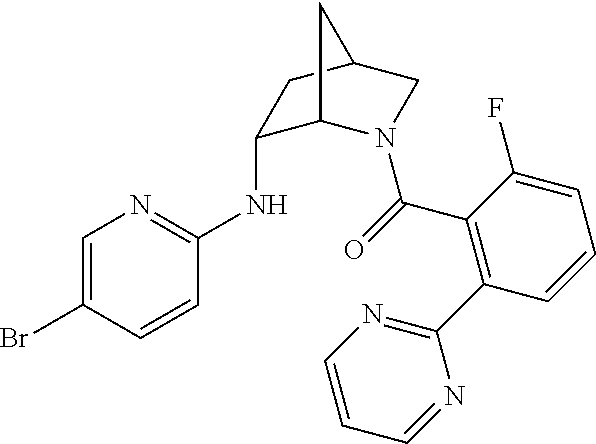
C1(NC2=NC=C(Br)C=C2)C2N(C(=O)C3=C(C4=NC=CC=N4)C=CC=C3F)CC(C1)C2
